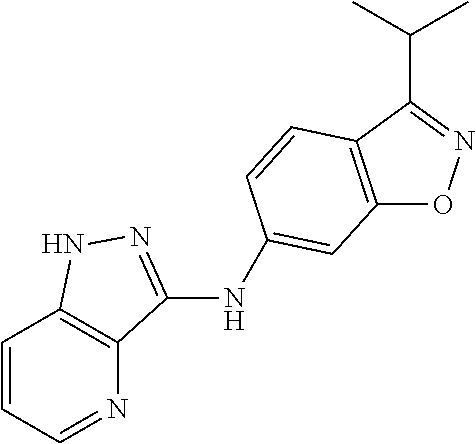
C12=C(C(C(C)C)=NO1)C=CC(NC1=NNC3=C1N=CC=C3)=C2
